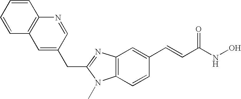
C(C1=NC2=C(C=CC(C=CC(NO)=O)=C2)N1C)C1=CC2=C(C=CC=C2)N=C1
